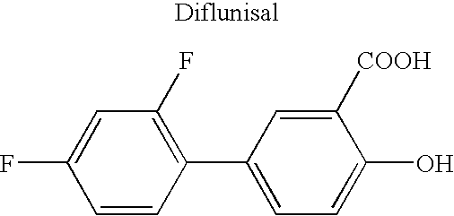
C1(C2=C(F)C=C(F)C=C2)=CC=C(O)C([COOH])=C1
